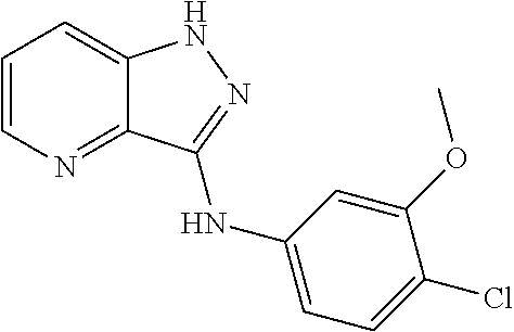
C1=CN=C2C(=C1)NN=C2NC1=CC=C(Cl)C(OC)=C1
